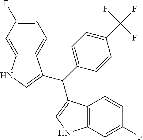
C(C1=CNC2=C1C=CC(F)=C2)(C1=CC=C(C(F)(F)F)C=C1)C1=CNC2=CC(F)=CC=C21
